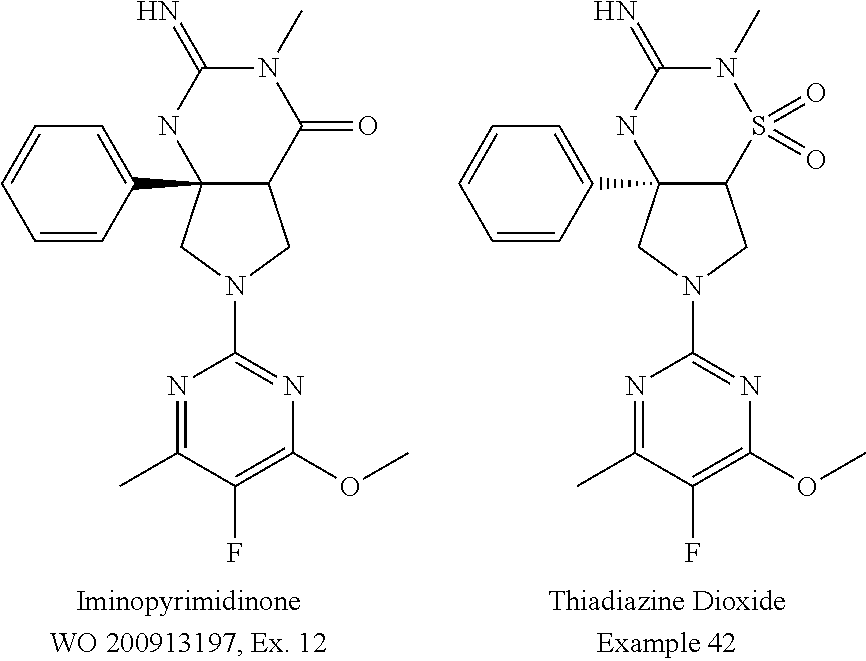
C12(C3=CC=CC=C3)C(C(=O)N(C)C(=N)N1)CN(C1=NC(OC)=C(F)C(C)=N1)C2.C12(C3=CC=CC=C3)C(S(=O)(=O)N(C)C(=N)N1)CN(C1=NC(OC)=C(F)C(C)=N1)C2
